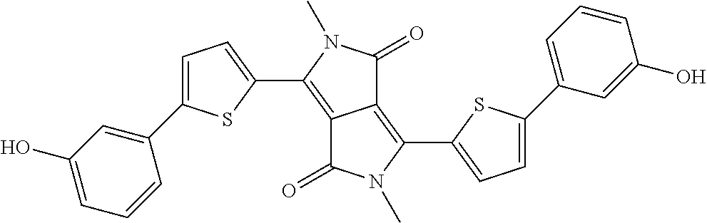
C12=C(C3=CC=C(C4=CC(O)=CC=C4)S3)N(C)C(=O)C1=C(C1=CC=C(C3=CC=CC(O)=C3)S1)N(C)C2=O
